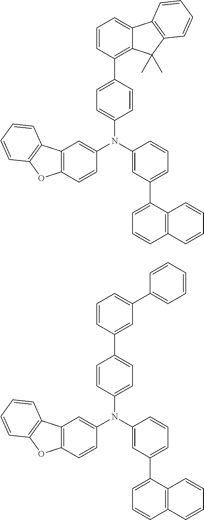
N(C1=CC(C2=CC=CC3=C2C=CC=C3)=CC=C1)(C1=CC2=C(C=C1)OC1=C2C=CC=C1)C1=CC=C(C2=C3C(=CC=C2)C2=C(C3(C)C)C=CC=C2)C=C1.N(C1=CC(C2=CC=CC3=C2C=CC=C3)=CC=C1)(C1=CC2=C(C=C1)OC1=C2C=CC=C1)C1=CC=C(C2=CC(C3=CC=CC=C3)=CC=C2)C=C1
